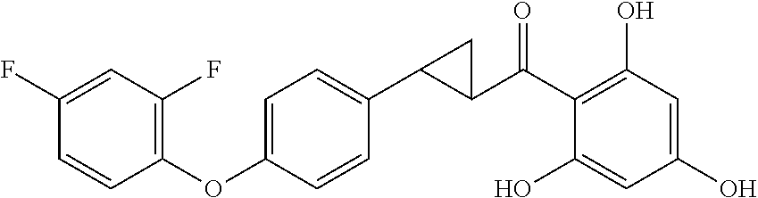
C1(C(C2=C(O)C=C(O)C=C2O)=O)C(C2=CC=C(OC3=C(F)C=C(F)C=C3)C=C2)C1
